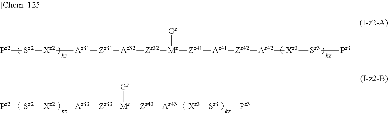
[Sz2]([Pz2])[Xz2][Az33][Zz33][Mz]([Gz])[Zz43][Az43][Xz3][Sz3][Pz3].[Sz2]([Pz2])[Xz2][Az31][Zz31][Az32][Zz32][Mz]([Zz41][Az41][Zz42][Az42][Xz3][Sz3][Pz3])[Gz]
